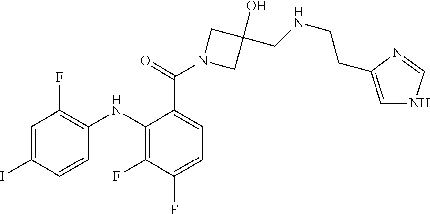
C1=C(C(N2CC(O)(CNCCC3=CNC=N3)C2)=O)C(NC2=C(F)C=C(I)C=C2)=C(F)C(F)=C1
